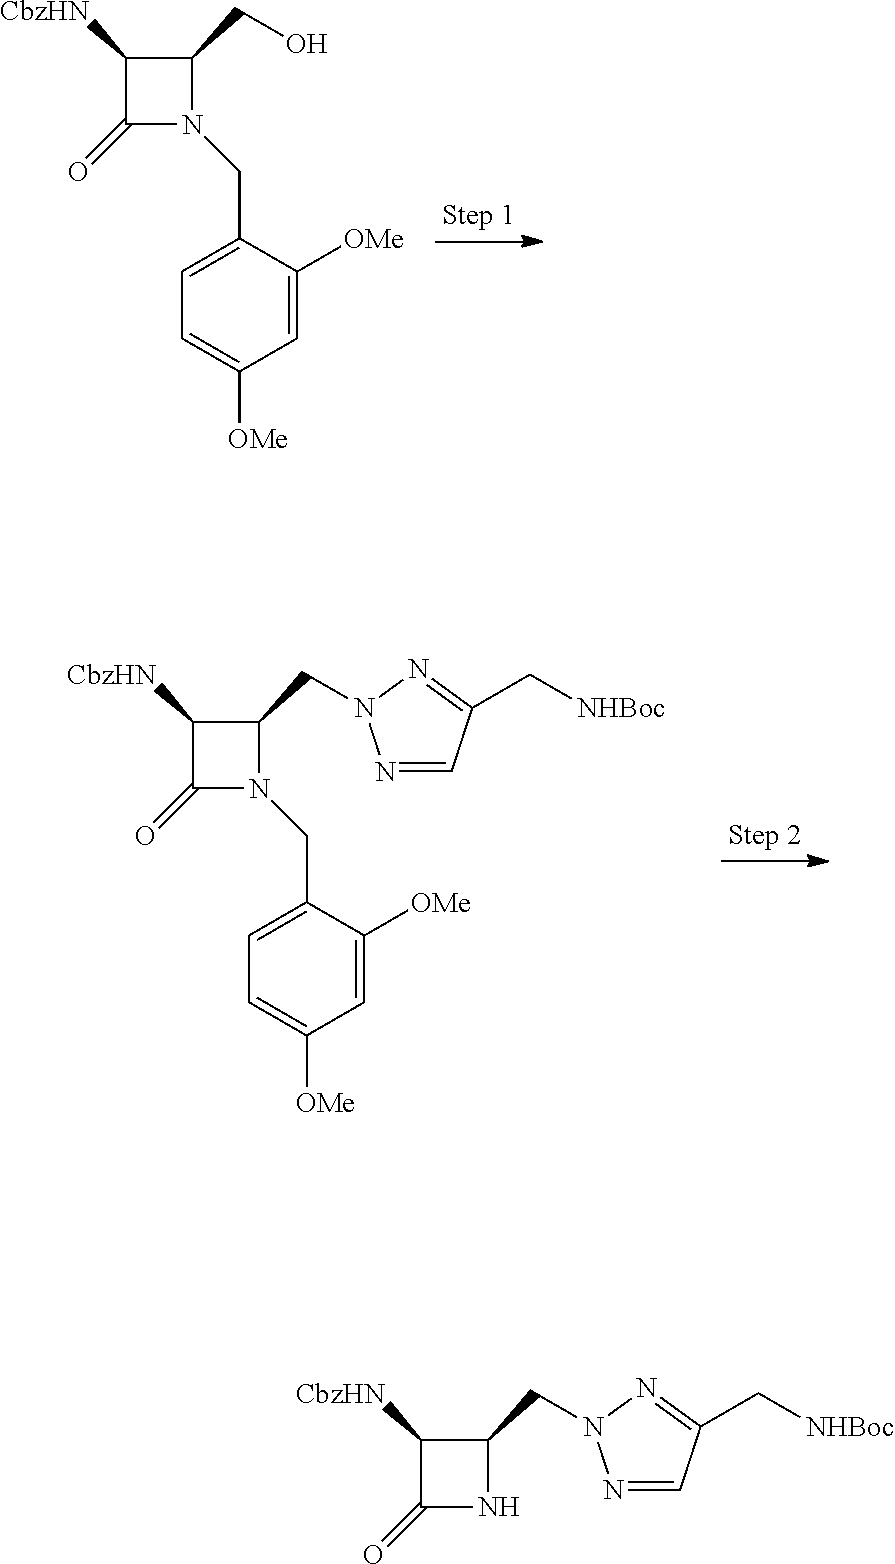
C1=C(CN2C(CO)C([CbzHN])C2=O)C([OMe])=CC([OMe])=C1.C1=C(CN2C(CN3N=CC(C[NHBoc])=N3)C([CbzHN])C2=O)C([OMe])=CC([OMe])=C1.N1C(CN2N=CC(C[NHBoc])=N2)C([CbzHN])C1=O
